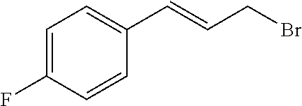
C1=C(F)C=CC(C=CCBr)=C1
